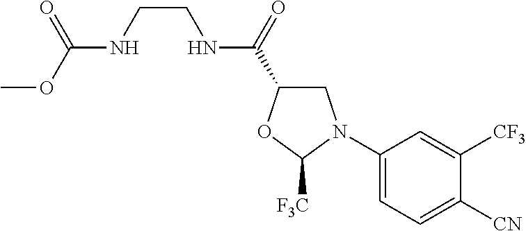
C1(N2CC(C(=O)NCCNC(OC)=O)OC2[F3C])=CC=C([CN])C([CF3])=C1
